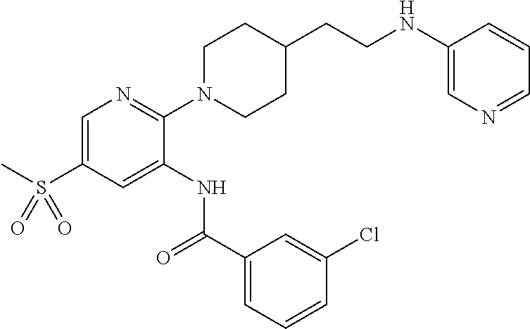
C1=C(S(C)(=O)=O)C=C(NC(C2=CC=CC(Cl)=C2)=O)C(N2CCC(CCNC3=CN=CC=C3)CC2)=N1
